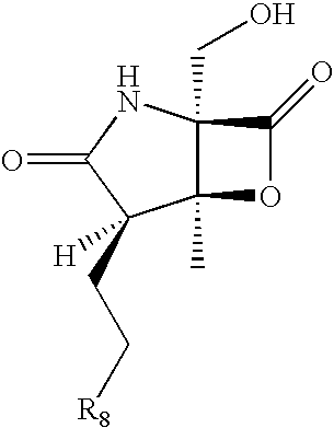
C12(CO)C(C)(OC1=O)C(CC[R8])([H])C(=O)N2
